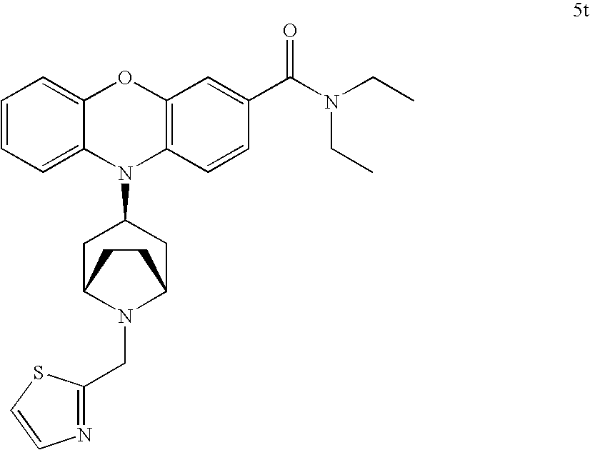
C1=CC=C2C(=C1)OC1=C(N2C2CC3N(CC4=NC=CS4)C(C2)CC3)C=CC(C(N(CC)CC)=O)=C1
